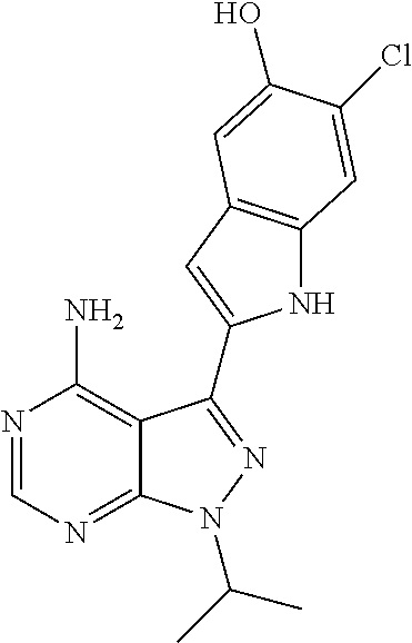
N1=CN=C2C(=C1N)C(C1=CC3=C(N1)C=C(Cl)C(O)=C3)=NN2C(C)C
